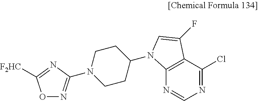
O1N=C(N2CCC(N3C4=C(C(Cl)=NC=N4)C(F)=C3)CC2)N=C1[F2HC]
